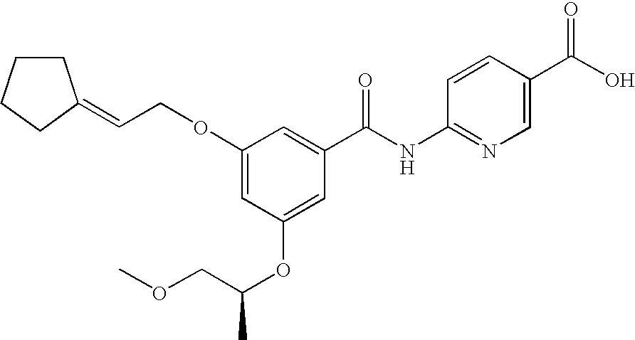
O(C1=CC(OC(COC)C)=CC(C(NC2=NC=C(C(O)=O)C=C2)=O)=C1)CC=C1CCCC1
